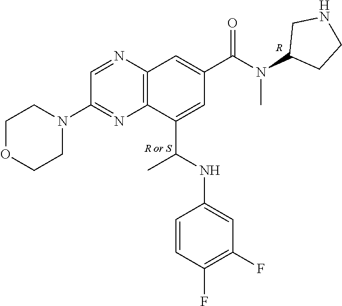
C1(C(NC2=CC(F)=C(F)C=C2)C)=CC(C(N(C2CCNC2)C)=O)=CC2=C1N=C(N1CCOCC1)C=N2.[R or S].[R]
